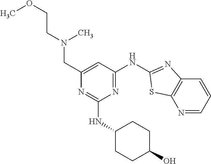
N1=CC=CC2=C1SC(NC1=NC(NC3CCC(O)CC3)=NC(CN(C)CCOC)=C1)=N2
